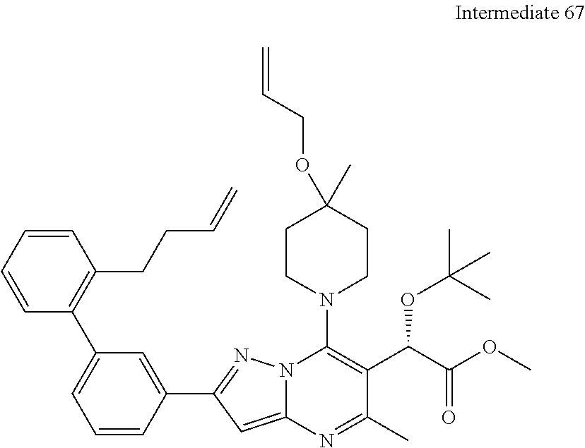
C1=CC(C2=NN3C(=C2)N=C(C)C(C(C(OC)=O)OC(C)(C)C)=C3N2CCC(OCC=C)(C)CC2)=CC(C2=C(CCC=C)C=CC=C2)=C1
